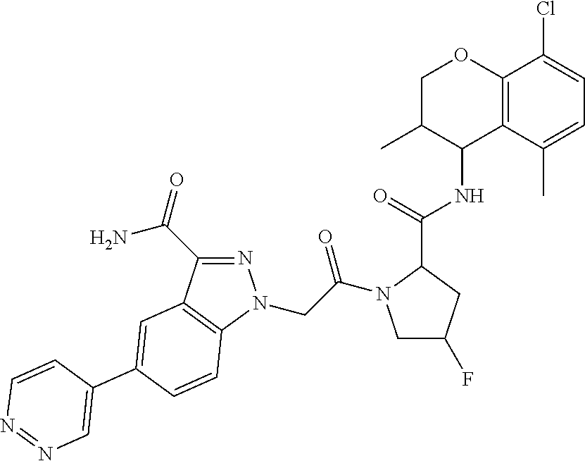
N1=C(C(=O)N)C2=C(N1CC(=O)N1CC(F)CC1C(=O)NC1C3=C(OCC1C)C(Cl)=CC=C3C)C=CC(C1=CN=NC=C1)=C2
